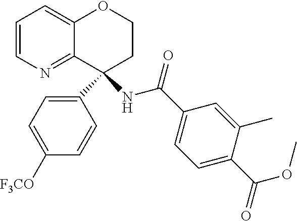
C12=CC=CN=C1C(C1=CC=C([F3CO])C=C1)(NC(C1=CC=C(C(OC)=O)C(C)=C1)=O)CCO2
